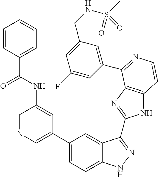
C1(C2=CN=CC(NC(=O)C3=CC=CC=C3)=C2)=CC=C2C(=C1)C(C1=NC3=C(N1)C=CN=C3C1=CC(CNS(C)(=O)=O)=CC(F)=C1)=NN2
